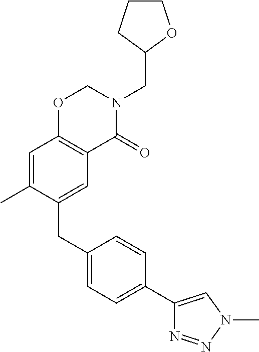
C1(CC2=CC3=C(C=C2C)OCN(CC2CCCO2)C3=O)=CC=C(C2=CN(C)N=N2)C=C1
